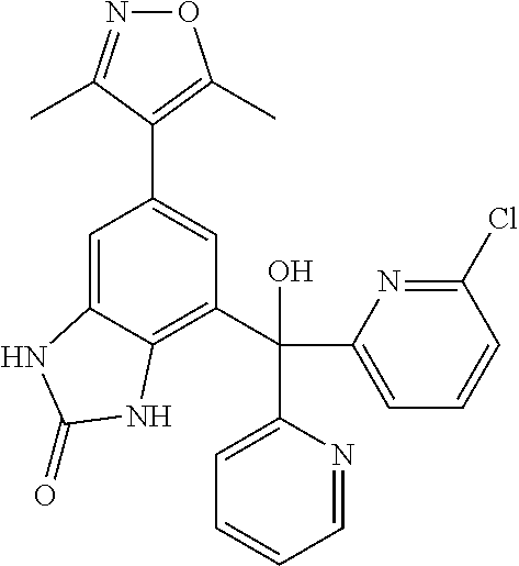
O1N=C(C)C(C2=CC(C(C3=CC=CC(Cl)=N3)(O)C3=CC=CC=N3)=C3C(=C2)NC(=O)N3)=C1C
